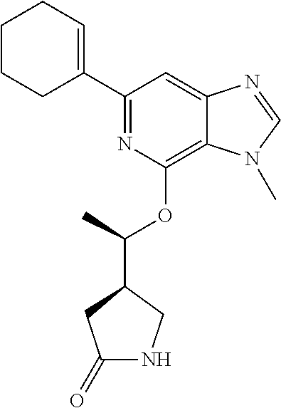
C1(C2=NC(OC(C3CC(=O)NC3)C)=C3C(=C2)N=CN3C)=CCCCC1
